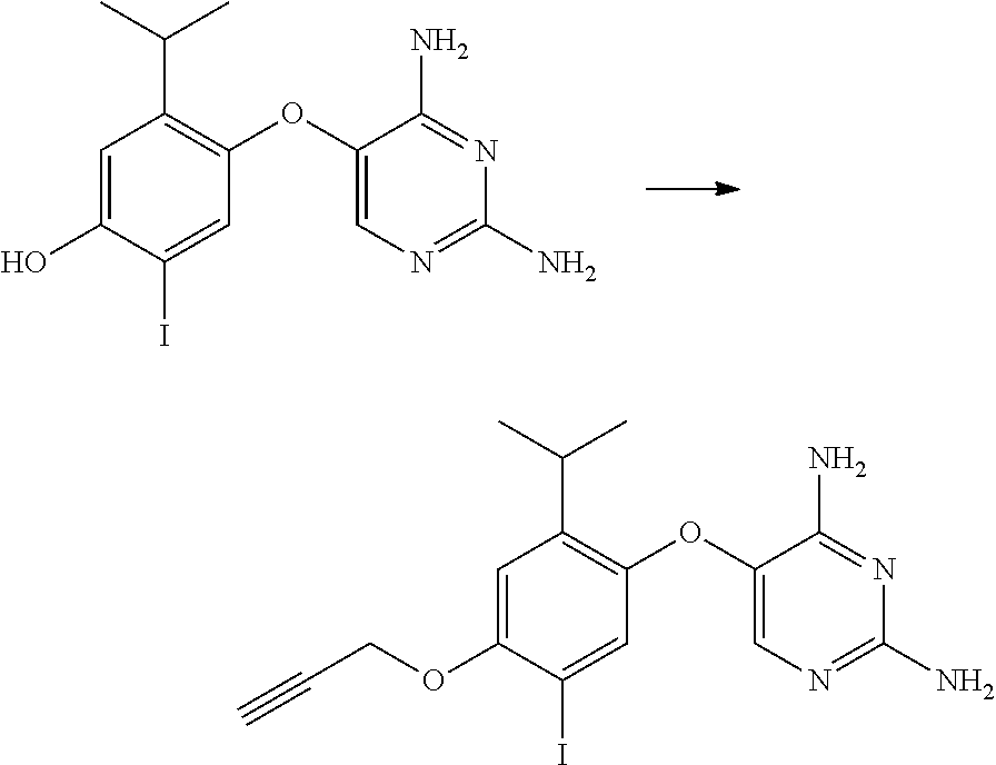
C1=C(O)C(I)=CC(OC2=CN=C(N)N=C2N)=C1C(C)C.C1=C(OCC#C)C(I)=CC(OC2=CN=C(N)N=C2N)=C1C(C)C
